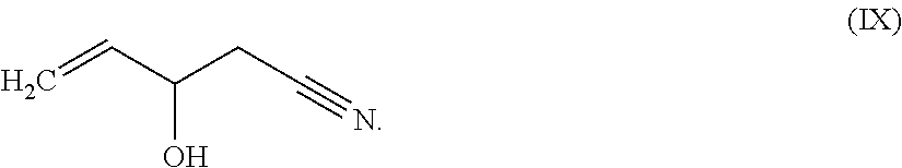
C=CC(CC#N)O
